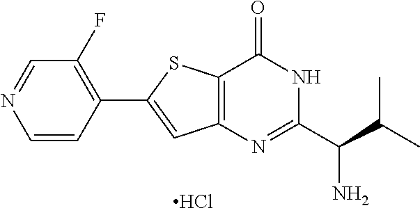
C12=C(N=C(C(C(C)C)N)NC1=O)C=C(C1=C(F)C=NC=C1)S2.Cl
